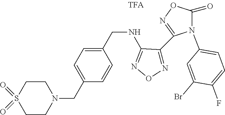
N1(CC2=CC=C(CNC3=NON=C3C3=NOC(=O)N3C3=CC=C(F)C(Br)=C3)C=C2)CCS(=O)(=O)CC1
